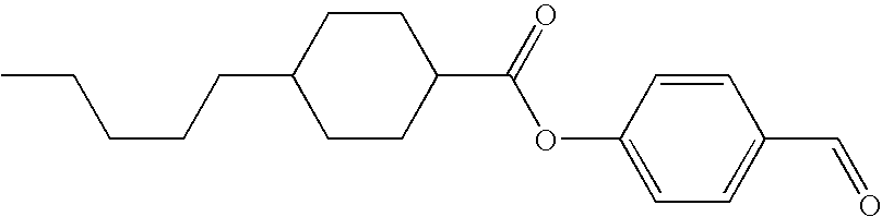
CCCCCC1CCC(C(=O)OC2=CC=C(C=O)C=C2)CC1
